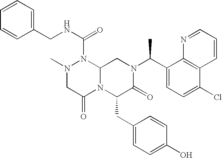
N1(C)CC(=O)N2C(N1C(NCC1=CC=CC=C1)=O)CN(C(C1=CC=C(Cl)C3=C1N=CC=C3)C)C(=O)C2CC1=CC=C(O)C=C1
